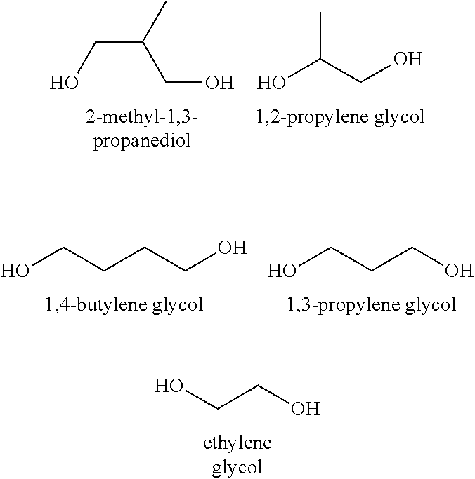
C(O)(CO)C.C(CO)(C)CO.C(O)CCCO.C(O)CCO.OCCO
